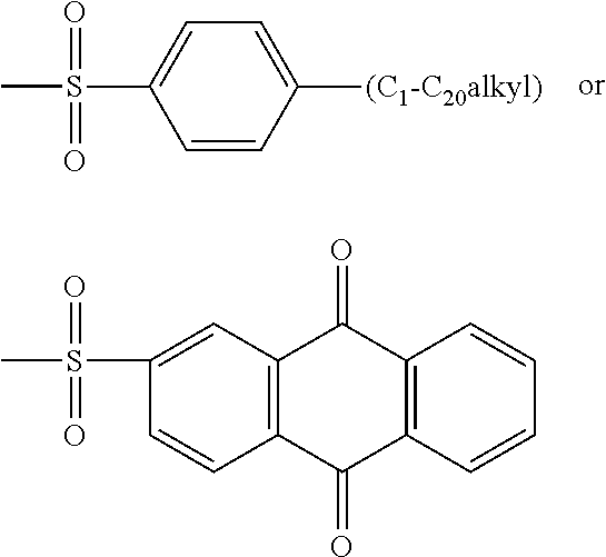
CS(C1=CC=C([(C1-C20alkyl)])C=C1)(=O)=O.CS(C1=CC2=C(C=C1)C(=O)C1=C(C2=O)C=CC=C1)(=O)=O
